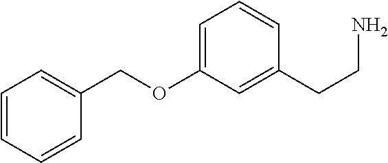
C1=CC=CC(COC2=CC=CC(CCN)=C2)=C1
